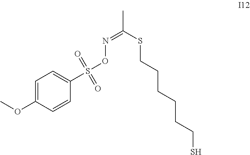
C1=C(OC)C=CC(S(ON=C(SCCCCCCS)C)(=O)=O)=C1
